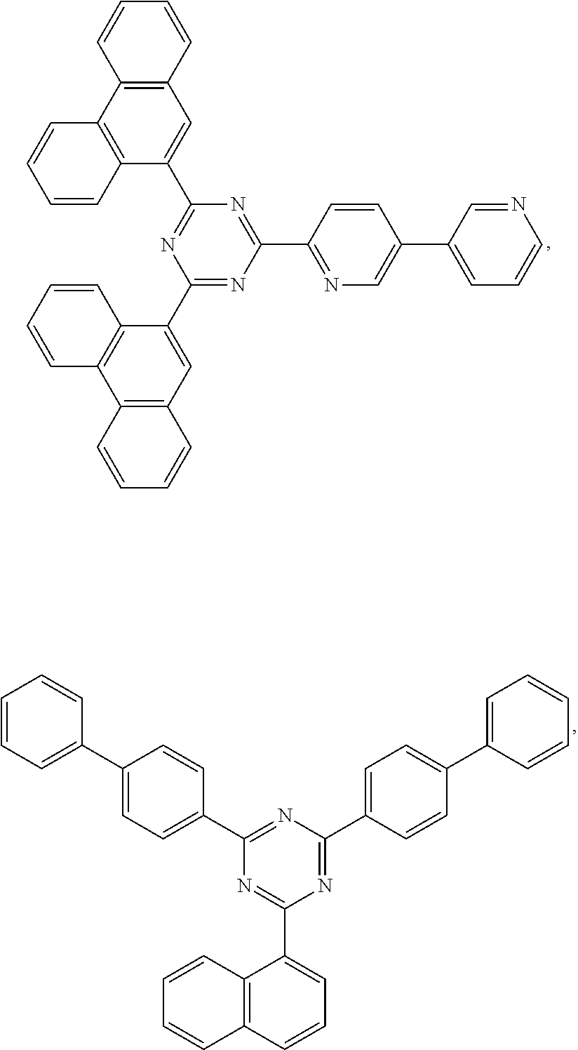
C12=C(C(C3=NC(C4=CC5=C(C6=C4C=CC=C6)C=CC=C5)=NC(C4=NC=C(C5=CC=CN=C5)C=C4)=N3)=CC3=C1C=CC=C3)C=CC=C2.C1(C2=CC=C(C3=CC=CC=C3)C=C2)=NC(C2=CC=C(C3=CC=CC=C3)C=C2)=NC(C2=CC=CC3=C2C=CC=C3)=N1
